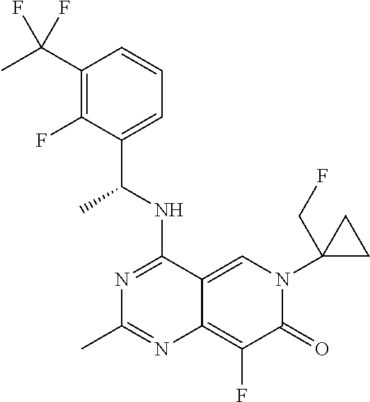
C1(C(C)(F)F)=C(F)C(C(NC2=NC(C)=NC3=C(F)C(=O)N(C4(CF)CC4)C=C23)C)=CC=C1
